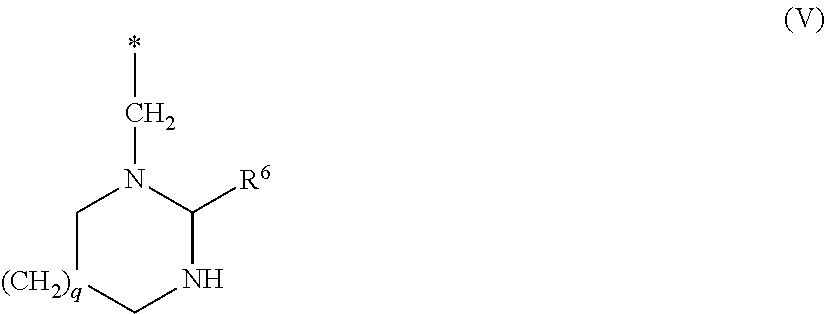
C1[(CH2)q]CNC([R6])N1C*
